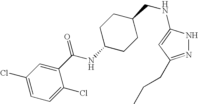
C1(Cl)=CC=C(Cl)C(C(NC2CCC(CNC3=CC(CCC)=NN3)CC2)=O)=C1
